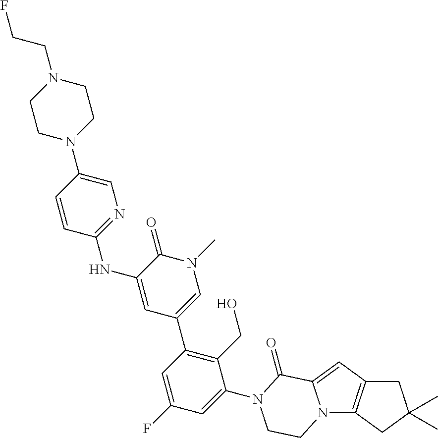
N12C3=C(C=C1C(=O)N(C1=CC(F)=CC(C4=CN(C)C(=O)C(NC5=NC=C(N6CCN(CCF)CC6)C=C5)=C4)=C1CO)CC2)CC(C)(C)C3
